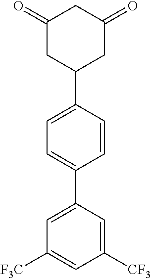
C1(=O)CC(C2=CC=C(C3=CC([F3C])=CC([CF3])=C3)C=C2)CC(=O)C1
